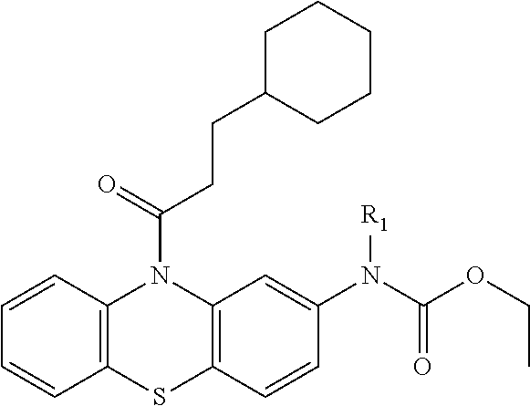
C12=C(N(C(CCC3CCCCC3)=O)C3=C(S1)C=CC(N(C(OCC)=O)[R1])=C3)C=CC=C2
